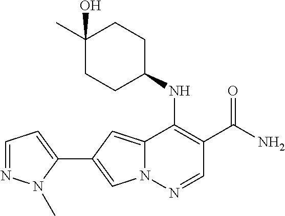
N12C(=CC(C3=CC=NN3C)=C1)C(NC1CCC(C)(O)CC1)=C(C(N)=O)C=N2
